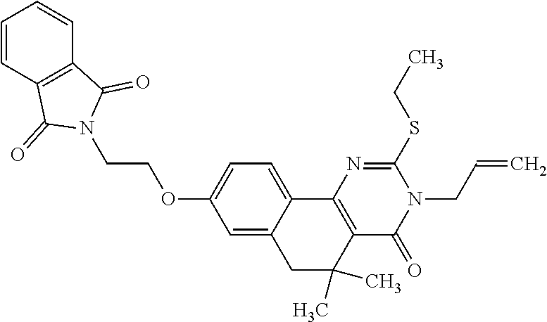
C1C(C)(C)C2=C(C3=CC=C(OCCN4C(=O)C5=C(C=CC=C5)C4=O)C=C13)N=C(SCC)N(CC=C)C2=O
